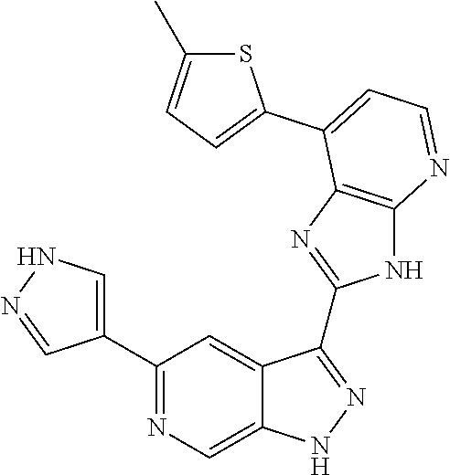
C1(C2=NC=C3C(=C2)C(C2=NC4=C(N2)N=CC=C4C2=CC=C(C)S2)=NN3)=CNN=C1
